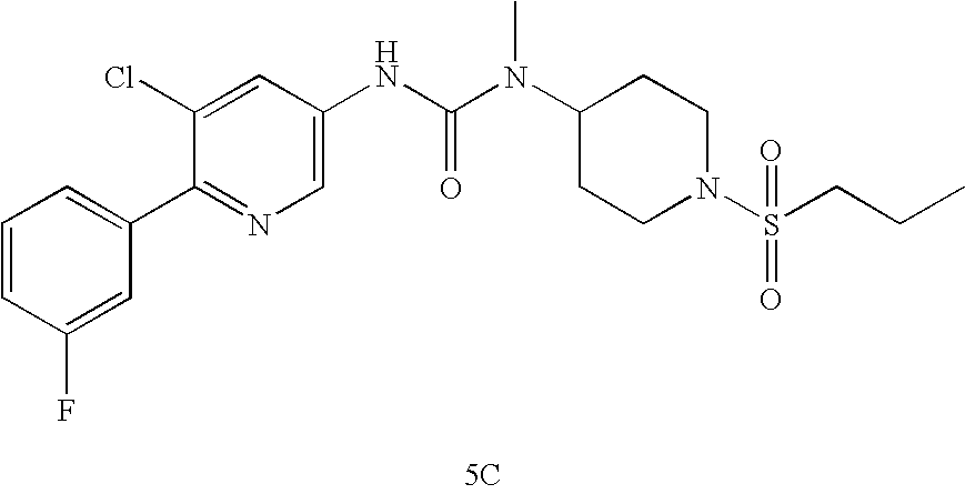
[5C].C1(C2=CC=CC(F)=C2)=NC=C(NC(N(C2CCN(S(=O)(CCC)=O)CC2)C)=O)C=C1Cl
